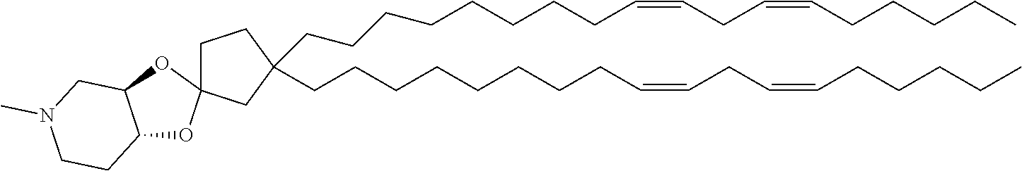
C(CCCCCCCC=CCC=CCCCCC)C1(CCCCCCCCC=CCC=CCCCCC)CC2(CC1)OC1C(O2)CN(C)CC1
